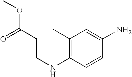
C1(C)=C(NCCC(OC)=O)C=CC(N)=C1
